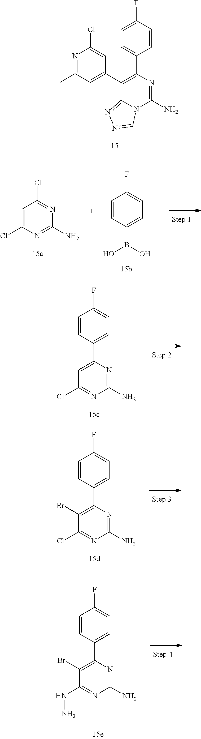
C1=C(C2=C(C3=CC(C)=NC(Cl)=C3)C3=NN=CN3C(N)=N2)C=CC(F)=C1.C1=C(Cl)N=C(N)N=C1Cl.C1=CC(B(O)O)=CC=C1F.C1=CC(C2=CC(Cl)=NC(N)=N2)=CC=C1F.C1=CC(C2=C(Br)C(Cl)=NC(N)=N2)=CC=C1F.C1=CC(C2=C(Br)C(NN)=NC(N)=N2)=CC=C1F
